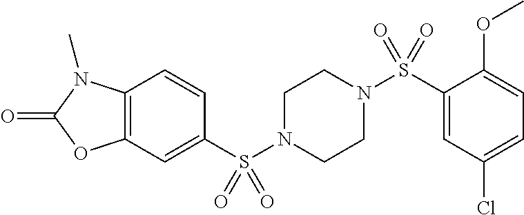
C1=CC2=C(C=C1S(N1CCN(S(C3=CC(Cl)=CC=C3OC)(=O)=O)CC1)(=O)=O)OC(=O)N2C
